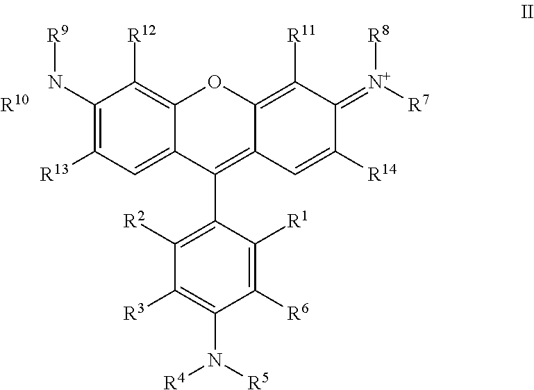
C1([R12])=C2C(=CC([R13])=C1N[R9])C(C1=C([R2])C([R3])=C(N([R4])[R5])C([R6])=C1[R1])=C1C(=C([R11])C(=[N+]([R7])[R8])C([R14])=C1)O2.[R10]
